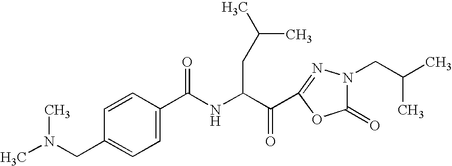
N(C(C(C1=NN(CC(C)C)C(=O)O1)=O)CC(C)C)C(=O)C1=CC=C(CN(C)C)C=C1
